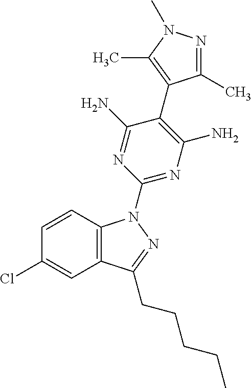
C1=CC2=C(C=C1Cl)C(CCCCC)=NN2C1=NC(N)=C(C2=C(C)N(C)N=C2C)C(N)=N1
